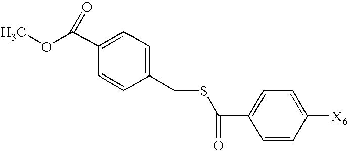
C1=CC([X6])=CC=C1C(SCC1=CC=C(C(OC)=O)C=C1)=O
